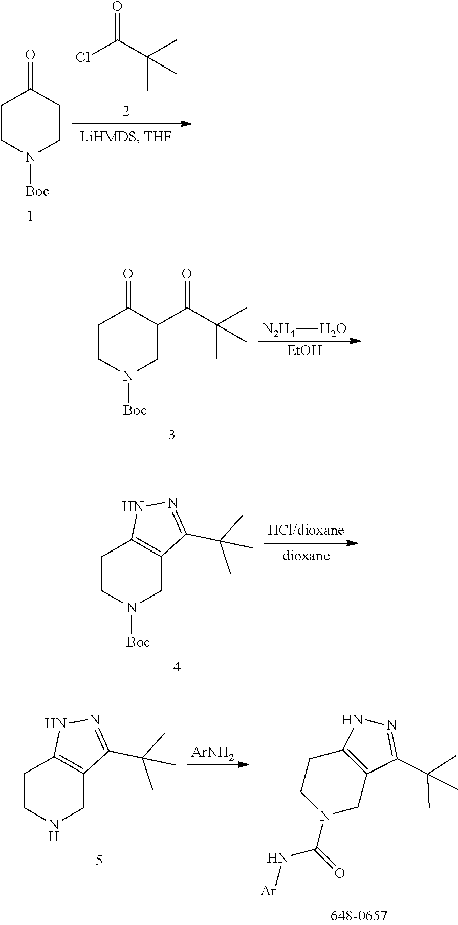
C1CN([Boc])CCC1=O.ClC(C(C)(C)C)=O.C1CN([Boc])CC2=C1NN=C2C(C)(C)C.C1CNCC2=C1NN=C2C(C)(C)C.[ArNH2].C12=C(CN(C(N[Ar])=O)CC1)C(C(C)(C)C)=NN2.C1CN([Boc])CC(C(=O)C(C)(C)C)C1=O.[EtOH].[N2H4]O
